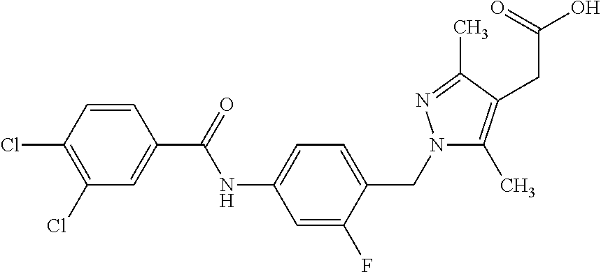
C1=CC(Cl)=C(Cl)C=C1C(=O)NC1=CC=C(CN2C(C)=C(CC(O)=O)C(C)=N2)C(F)=C1
